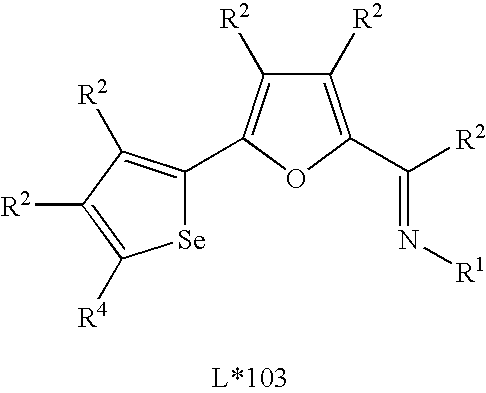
N(=C([R2])C1=C([R2])C([R2])=C(C2=C([R2])C([R2])=C([R4])[Se]2)O1)[R1]
